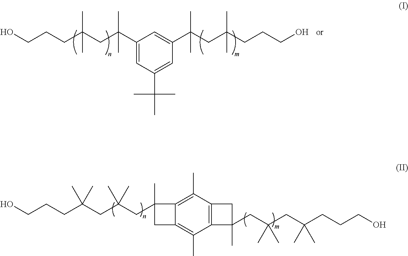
C1(C(CC(CCCO)(C)C)(C)C)=CC(C(C)(C)C)=CC(C(CC(CCCO)(C)C)(C)C)=C1.C12=C(C)C3=C(C(C)=C1CC2(CC(CC(CCCO)(C)C)(C)C)C)C(CC(CC(CCCO)(C)C)(C)C)(C)C3
